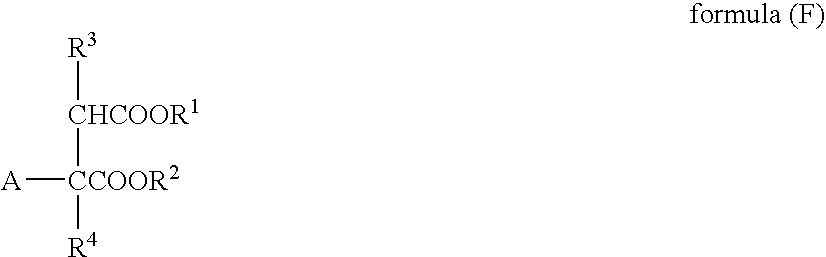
[A][CCOOR2]([CHCOOR1][R3])[R4]
